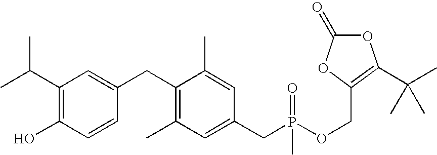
C1(C(C)C)=C(O)C=CC(CC2=C(C)C=C(CP(OCC3=C(C(C)(C)C)OC(=O)O3)(=O)C)C=C2C)=C1
